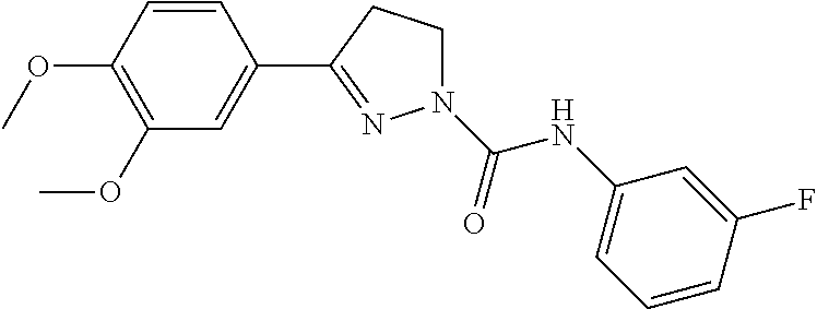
C1=CC(OC)=C(OC)C=C1C1=NN(C(NC2=CC=CC(F)=C2)=O)CC1
